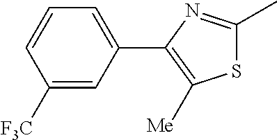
C1([F3C])=CC(C2=C([Me])SC(C)=N2)=CC=C1
